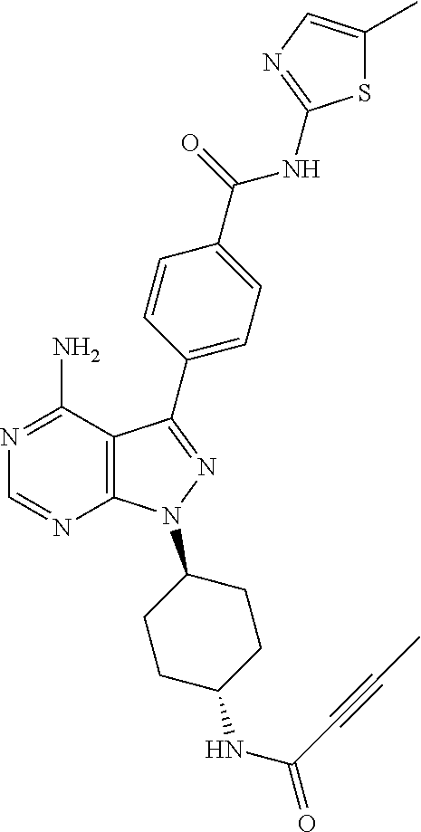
N1=C(N)C2=C(N=C1)N(C1CCC(NC(C#CC)=O)CC1)N=C2C1=CC=C(C(=O)NC2=NC=C(C)S2)C=C1
